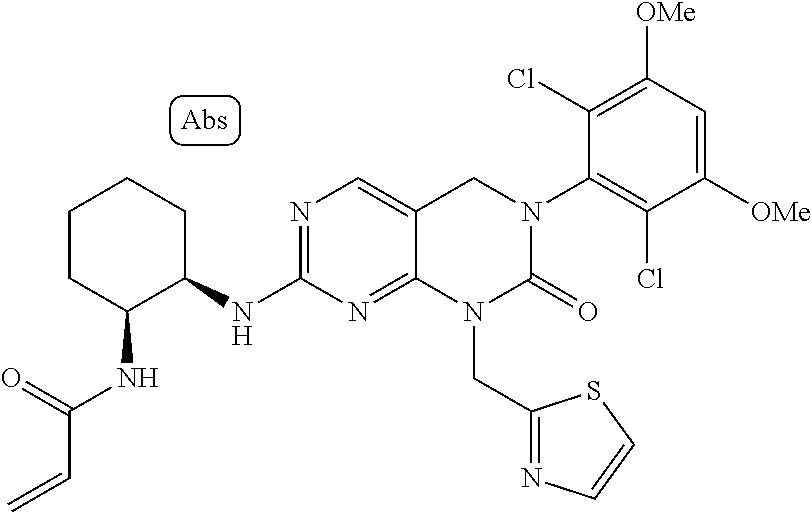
C1(NC2C(NC(=O)C=C)CCCC2)=NC=C2C(=N1)N(CC1=NC=CS1)C(=O)N(C1=C(Cl)C([OMe])=CC([OMe])=C1Cl)C2
